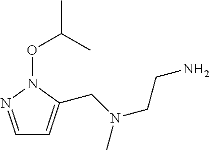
C1=NN(OC(C)C)C(CN(CCN)C)=C1
